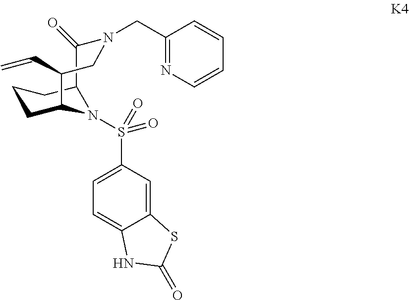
C1CC2N(S(=O)(C3=CC=C4C(=C3)SC(=O)N4)=O)C(C1)C(=O)N(CC1=NC=CC=C1)CC2C=C
